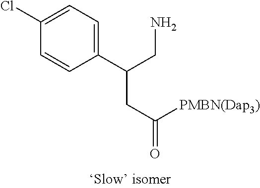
C1(Cl)=CC=C(C(CN)CC(=O)[PMBN(Dap3)])C=C1
